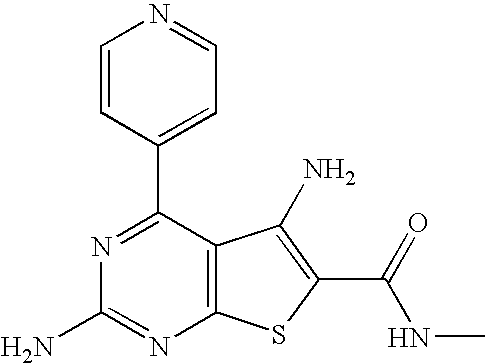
C1=CC(C2=NC(N)=NC3=C2C(N)=C(C(NC)=O)S3)=CC=N1
